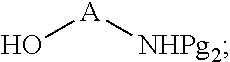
O[A][NHPg2]
